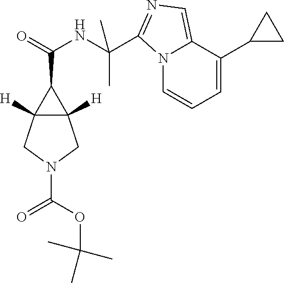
C12([H])C([H])(CN(C(OC(C)(C)C)=O)C1)C2C(=O)NC(C)(C1=NC=C2N1C=CC=C2C1CC1)C
